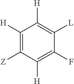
C1([H])=C(F)C([L])=C([H])C([H])=C1[Z]
